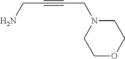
C1OCCN(CC#CCN)C1
